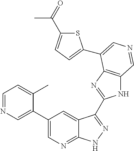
C1(C2=CN=CC=C2C)=CN=C2C(=C1)C(C1=NC3=C(N1)C=NC=C3C1=CC=C(C(C)=O)S1)=NN2
